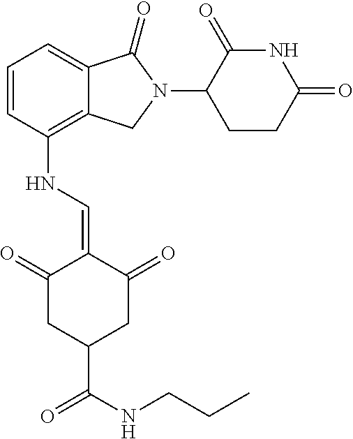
C12=C(NC=C3C(=O)CC(C(=O)NCCC)CC3=O)C=CC=C1C(=O)N(C1C(=O)NC(=O)CC1)C2
